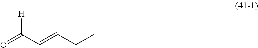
O=C(C=CCC)[H]
